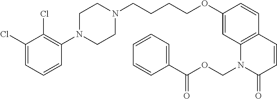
C1(Cl)=CC=CC(N2CCN(CCCCOC3=CC4=C(C=C3)C=CC(=O)N4COC(=O)C3=CC=CC=C3)CC2)=C1Cl
